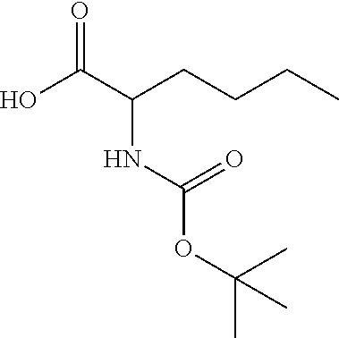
OC(C(CCCC)NC(OC(C)(C)C)=O)=O
